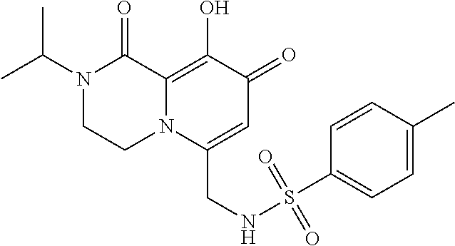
N1(C(C)C)CCN2C(=C(O)C(=O)C=C2CNS(C2=CC=C(C)C=C2)(=O)=O)C1=O
